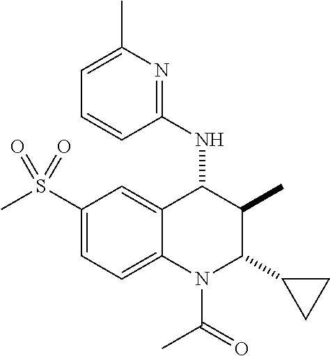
C1(S(C)(=O)=O)=CC=C2C(=C1)C(NC1=NC(C)=CC=C1)C(C)C(C1CC1)N2C(=O)C
